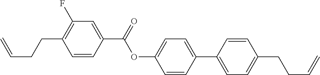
C1=CC(C(OC2=CC=C(C3=CC=C(CCC=C)C=C3)C=C2)=O)=CC(F)=C1CCC=C
